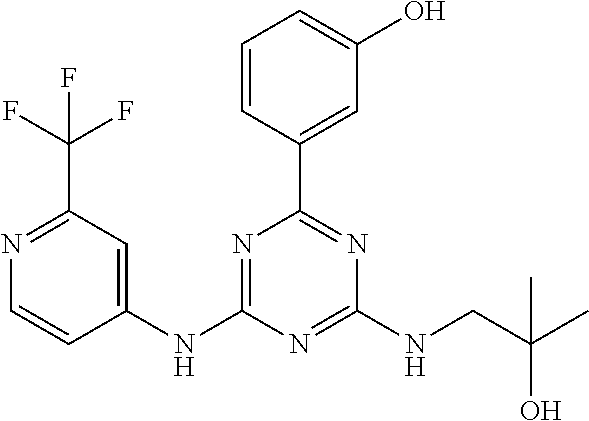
N1=C(C(F)(F)F)C=C(NC2=NC(C3=CC(O)=CC=C3)=NC(NCC(C)(O)C)=N2)C=C1
